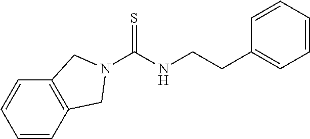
C(NCCC1=CC=CC=C1)(=S)N1CC2=C(C=CC=C2)C1
